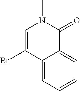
C1=C(Br)C2=CC=CC=C2C(=O)N1C
